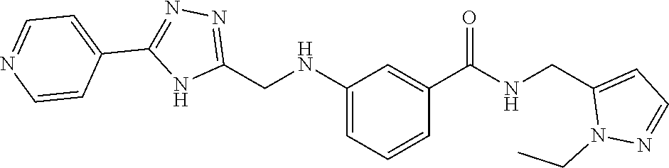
C1(CNC(C2=CC(NCC3=NN=C(C4=CC=NC=C4)N3)=CC=C2)=O)=CC=NN1CC
